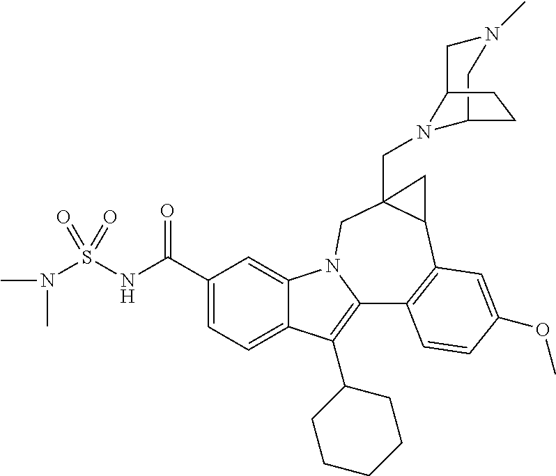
C1(C(NS(N(C)C)(=O)=O)=O)=CC=C2C(=C1)N1C(=C2C2CCCCC2)C2=C(C3C(CN4C5CN(C)CC4CC5)(C1)C3)C=C(OC)C=C2
